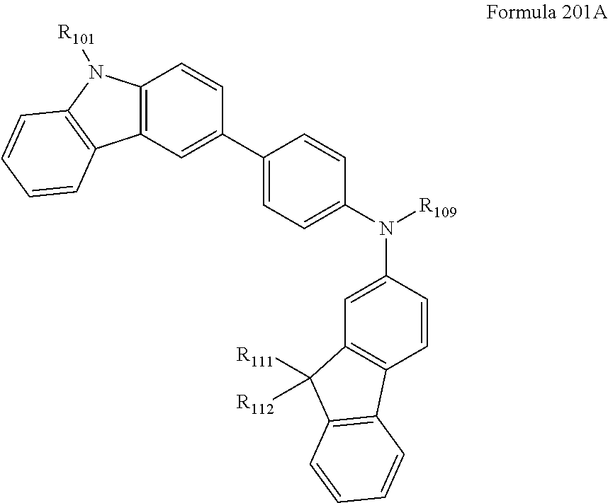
C12=C(C=C(C3=CC=C(N([R109])C4=CC5=C(C=C4)C4=C(C=CC=C4)C5([R111])[R112])C=C3)C=C1)C1=C(N2[R101])C=CC=C1
